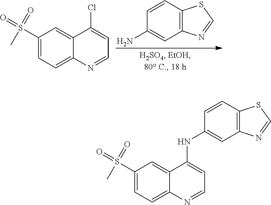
C1=CC2=C(C=C1N)N=CS2.C1(S(=O)(=O)C)=CC=C2C(=C1)C(Cl)=CC=N2.C1(S(=O)(=O)C)=CC=C2C(=C1)C(NC1=CC3=C(C=C1)SC=N3)=CC=N2
